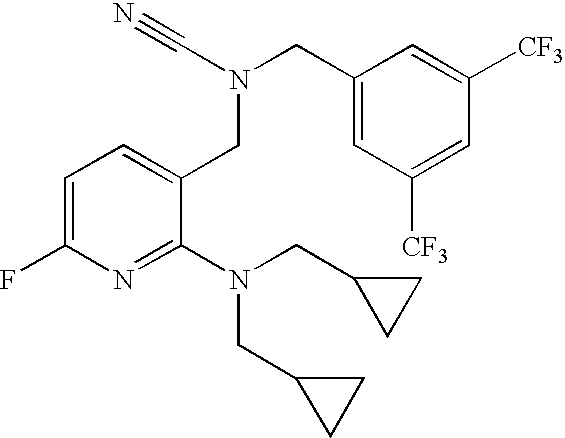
C1(F)=CC=C(CN(CC2=CC([CF3])=CC([CF3])=C2)C#N)C(N(CC2CC2)CC2CC2)=N1
